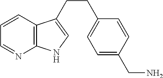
C1=CC2=C(N=C1)NC=C2CCC1=CC=C(CN)C=C1
